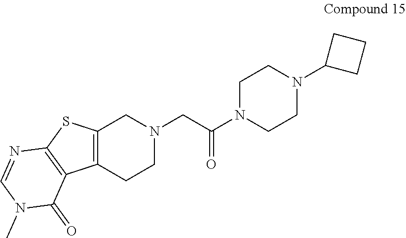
C12=C(CCN(CC(N3CCN(C4CCC4)CC3)=O)C1)C1=C(S2)N=CN(C)C1=O
